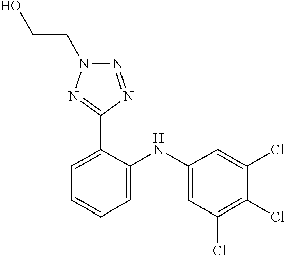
C1=C(Cl)C(Cl)=C(Cl)C=C1NC1=CC=CC=C1C1=NN(CCO)N=N1
